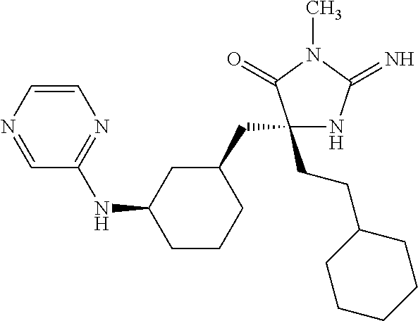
C1(CCC2CCCCC2)(CC2CC(NC3=NC=CN=C3)CCC2)NC(=N)N(C)C1=O
